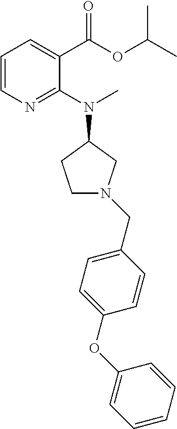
C1=C(CN2CCC(N(C)C3=NC=CC=C3C(=O)OC(C)C)C2)C=CC(OC2=CC=CC=C2)=C1
